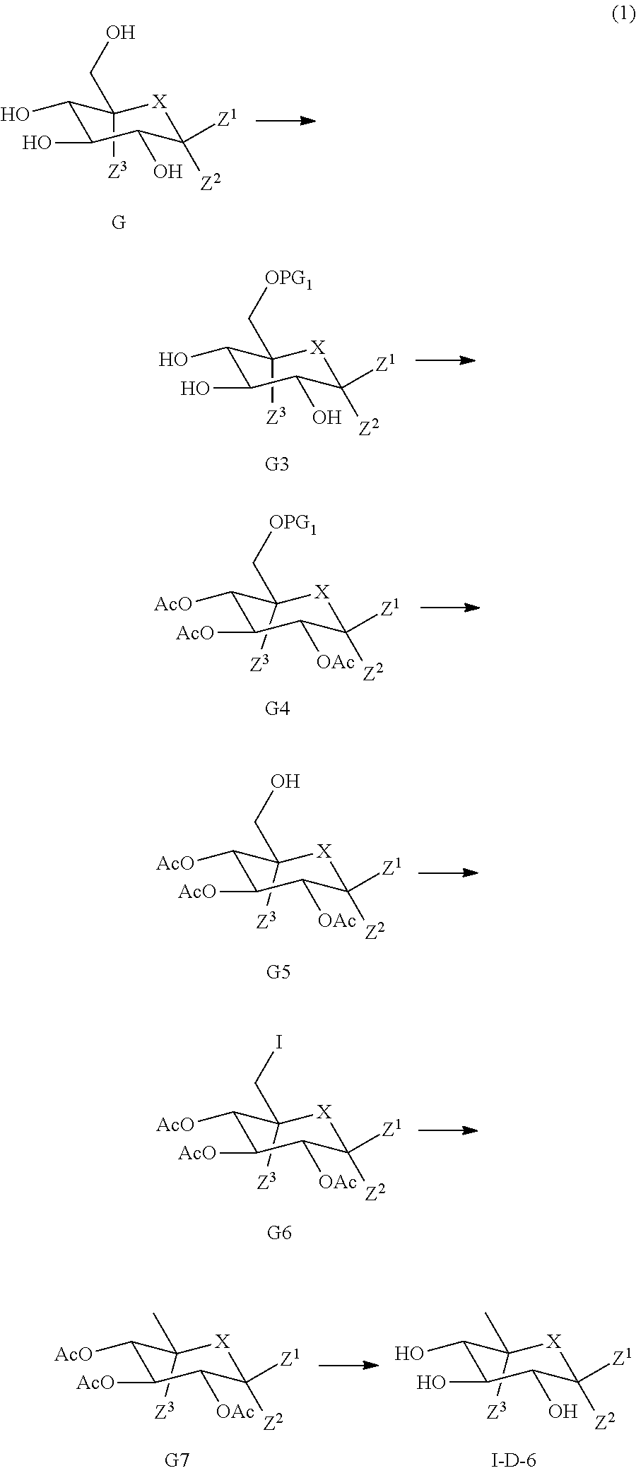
C1(CO)([Z3])C(O)C(O)C(O)C([Z1])([Z2])[X]1.C1(C[OPG1])([Z3])C(O)C(O)C(O)C([Z1])([Z2])[X]1.C1(C[OPG1])([Z3])C([AcO])C([AcO])C([OAc])C([Z1])([Z2])[X]1.C1(CO)([Z3])C([AcO])C([AcO])C([OAc])C([Z1])([Z2])[X]1.C1(CI)([Z3])C([AcO])C([AcO])C([OAc])C([Z1])([Z2])[X]1.C1(C)([Z3])C(O)C(O)C(O)C([Z1])([Z2])[X]1.C1(C)([Z3])C([AcO])C([AcO])C([OAc])C([Z1])([Z2])[X]1
